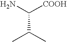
CC(C)C([COOH])N
